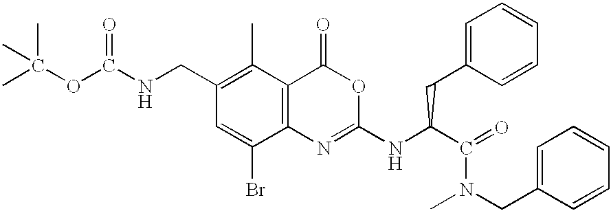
C1(CNC(=O)OC(C)(C)C)=C(C)C2=C(C(Br)=C1)N=C(NC(C(=O)N(CC1=CC=CC=C1)C)CC1=CC=CC=C1)OC2=O
